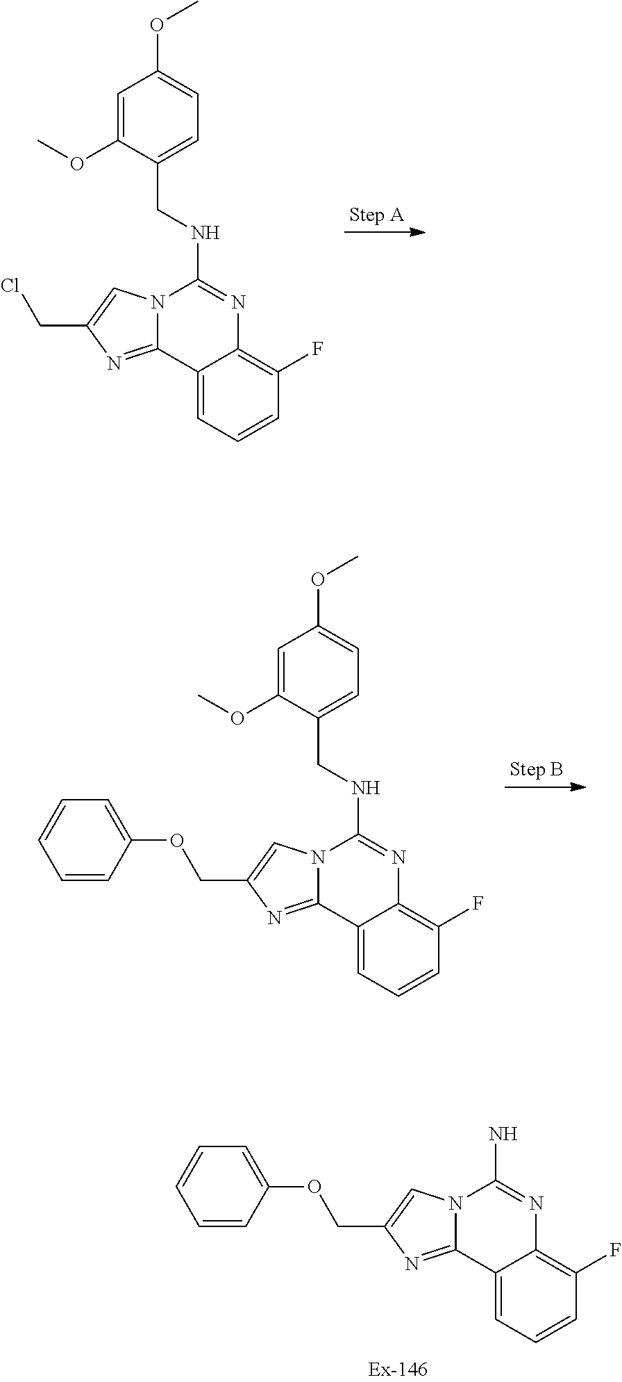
C1=C(OC)C(CNC2=NC3=C(F)C=CC=C3C3=NC(CCl)=CN23)=CC=C1OC.C1=C(OC)C(CNC2=NC3=C(F)C=CC=C3C3=NC(COC4=CC=CC=C4)=CN23)=CC=C1OC.C1=CC(OCC2=CN3C(N)=NC4=C(F)C=CC=C4C3=N2)=CC=C1
